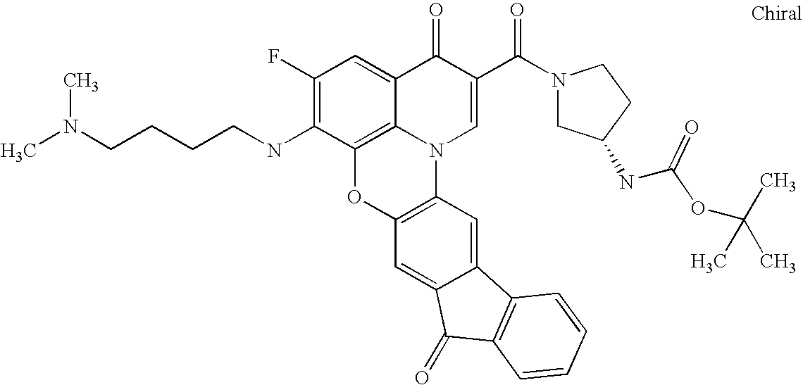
C1(F)=C(NCCCCN(C)C)C2=C3C(=C1)C(=O)C(C(N1CC(NC(OC(C)(C)C)=O)CC1)=O)=CN3C1=C(O2)C=C2C(=C1)C1=C(C2=O)C=CC=C1
